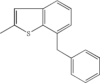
C1=C(C)SC2=C1C=CC=C2CC1=CC=CC=C1
